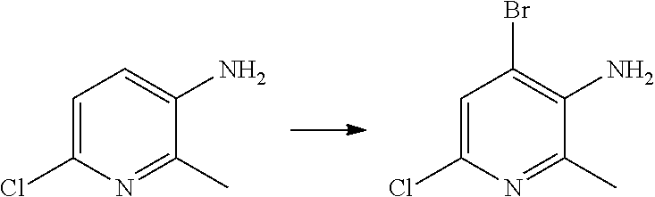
C1=C(Cl)N=C(C)C(N)=C1.C1=C(Cl)N=C(C)C(N)=C1Br
